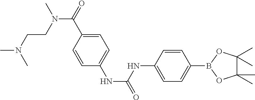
C1=CC(NC(=O)NC2=CC=C(B3OC(C)(C)C(C)(C)O3)C=C2)=CC=C1C(=O)N(CCN(C)C)C
